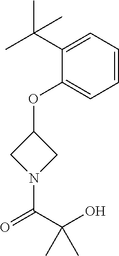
C1(OC2CN(C(C(O)(C)C)=O)C2)=CC=CC=C1C(C)(C)C
